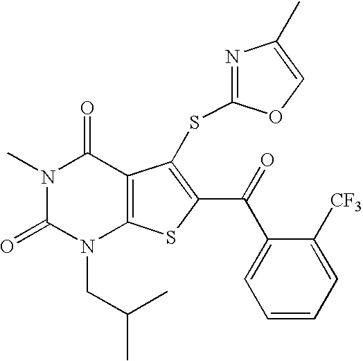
N1(C)C(=O)N(CC(C)C)C2=C(C1=O)C(SC1=NC(C)=CO1)=C(C(C1=CC=CC=C1[CF3])=O)S2
